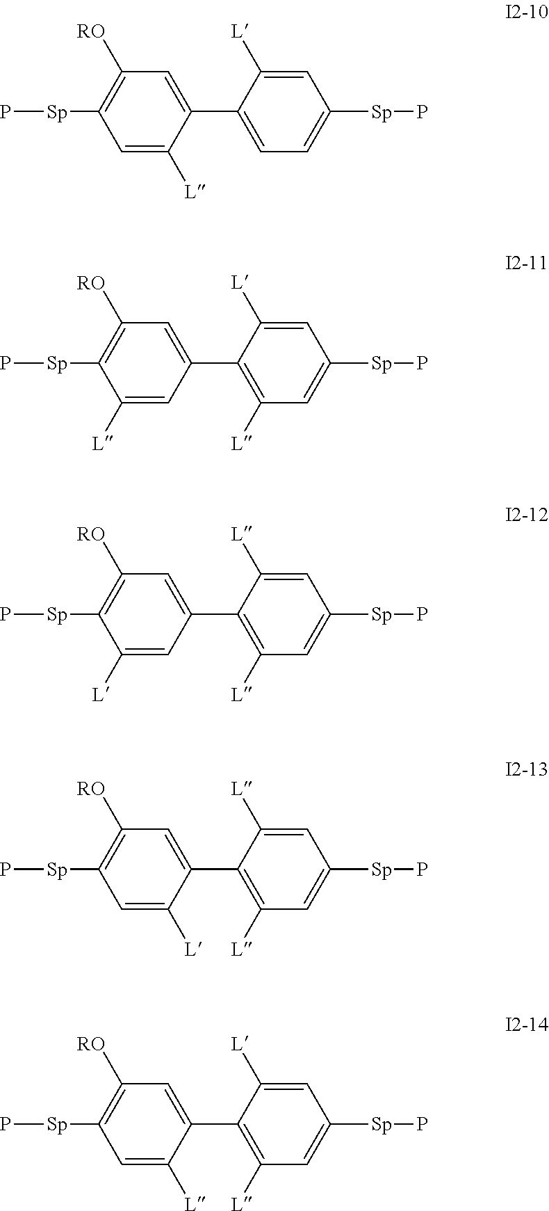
C1=C([L])C(C2=CC([RO])=C([Sp]P)C=C2[L])=CC=C1[Sp]P.C1=C([L])C(C2=CC([RO])=C([Sp]P)C([L])=C2)=C([L])C=C1[Sp]P.C1=C([L])C(C2=CC([RO])=C([Sp]P)C([L])=C2)=C([L])C=C1[Sp]P.C1=C([L])C(C2=CC([RO])=C([Sp]P)C=C2[L])=C([L])C=C1[Sp]P.C1=C([L])C(C2=CC([RO])=C([Sp]P)C=C2[L])=C([L])C=C1[Sp]P
